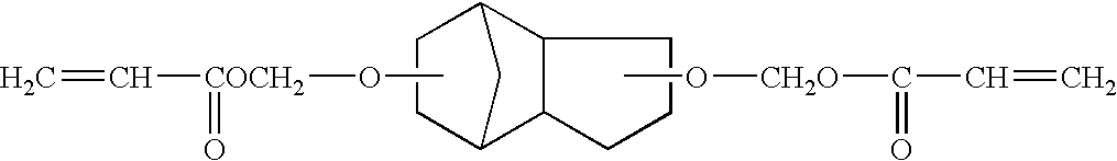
CO[COCH2](C=C)=O.C12C3C(C(C1)CC2)CCC3.O(C)[CH2O]C(=O)C=C
